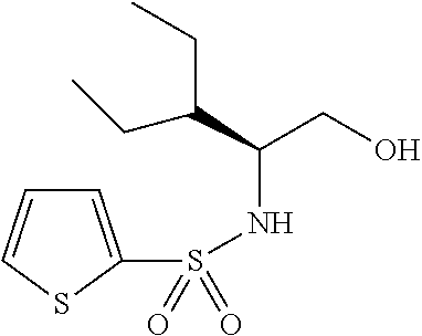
N(S(=O)(=O)C1=CC=CS1)C(C(CC)CC)CO
